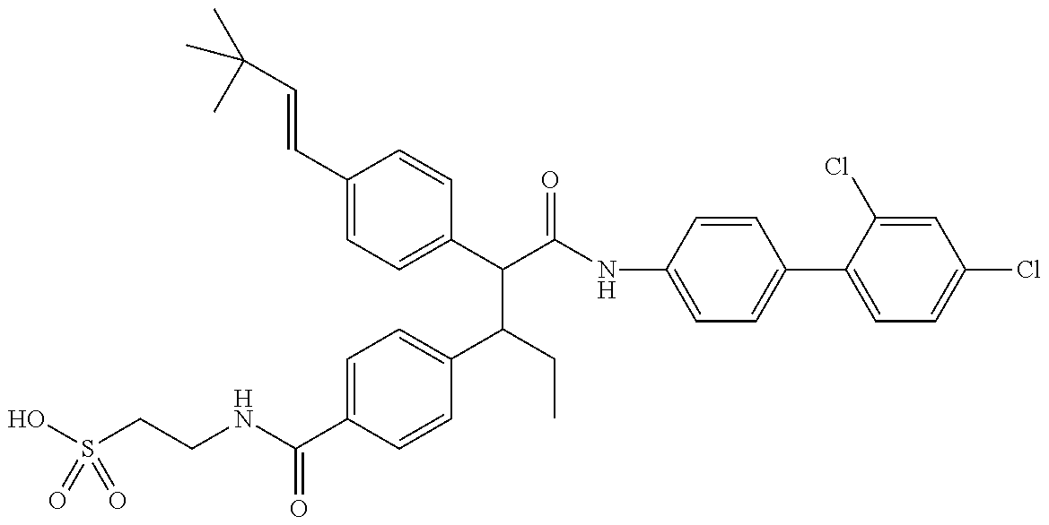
OS(CCNC(C1=CC=C(C(C(C(=O)NC2=CC=C(C3=CC=C(Cl)C=C3Cl)C=C2)C2=CC=C(C=CC(C)(C)C)C=C2)CC)C=C1)=O)(=O)=O
